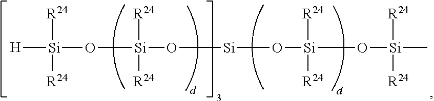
[H][Si](O[Si](O[Si]O[Si](O[Si]([R24])([R24])C)([R24])[R24])([R24])[R24])([R24])[R24]
